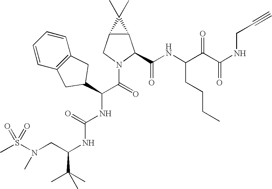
S(N(CC(NC(NC(C(=O)N1C(C(NC(C(C(NCC#C)=O)=O)CCCC)=O)C2C(C1)C2(C)C)C1CC2=C(C=CC=C2)C1)=O)C(C)(C)C)C)(=O)(=O)C
